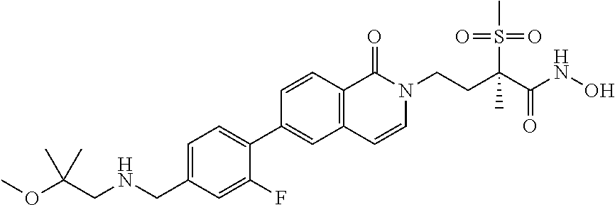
C1=C(CNCC(OC)(C)C)C=C(F)C(C2=CC3=C(C=C2)C(=O)N(CCC(C(NO)=O)(S(C)(=O)=O)C)C=C3)=C1
